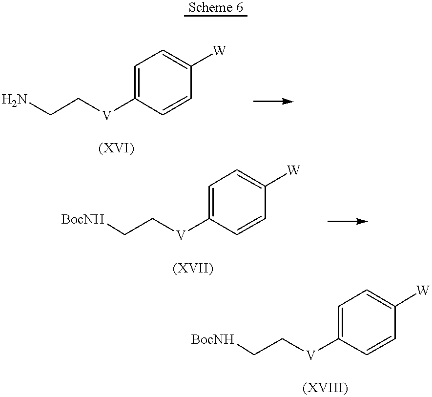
NCC[V]C1=CC=C([W])C=C1.[BocNH]CC[V]C1=CC=C([W])C=C1.[BocNH]CC[V]C1=CC=C([W])C=C1
